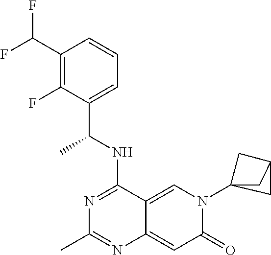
C1(C(F)F)=C(F)C(C(NC2=NC(C)=NC3=CC(=O)N(C45CC(C4)C5)C=C23)C)=CC=C1
